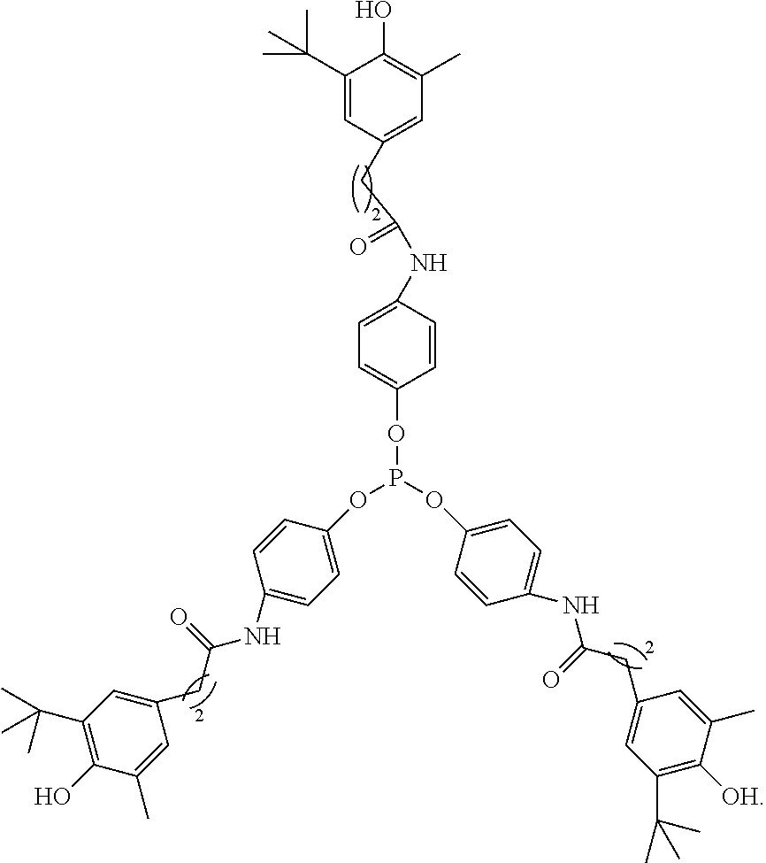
C1(NC(=O)CC2=CC(C)=C(O)C(C(C)(C)C)=C2)=CC=C(OP(OC2=CC=C(NC(CC3=CC(C(C)(C)C)=C(O)C(C)=C3)=O)C=C2)OC2=CC=C(NC(CC3=CC(C(C)(C)C)=C([OH])C(C)=C3)=O)C=C2)C=C1
